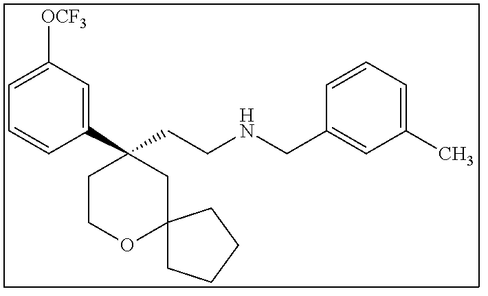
C1(C2(CCNCC3=CC(C)=CC=C3)CCOC3(C2)CCCC3)=CC([OCF3])=CC=C1
